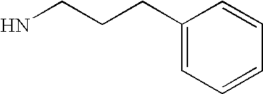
NCCCC1=CC=CC=C1
